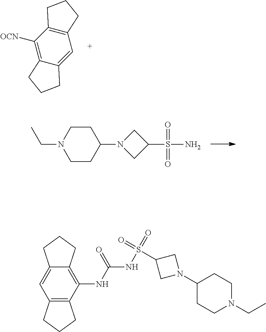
C12=C([OCN])C3=C(C=C1CCC2)CCC3.N1(C2CCN(CC)CC2)CC(S(N)(=O)=O)C1.N1(C2CCN(CC)CC2)CC(S(NC(NC2=C3C(=CC4=C2CCC4)CCC3)=O)(=O)=O)C1
